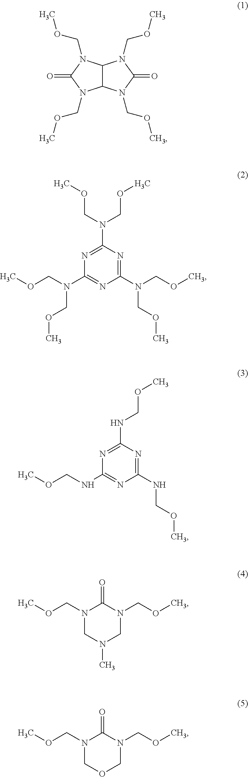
C12C(N(COC)C(=O)N1COC)N(COC)C(=O)N2COC.C1(N(COC)COC)=NC(N(COC)COC)=NC(N(COC)COC)=N1.C1(NCOC)=NC(NCOC)=NC(NCOC)=N1.N1(COC)CN(C)CN(COC)C1=O.N1(COC)COCN(COC)C1=O
